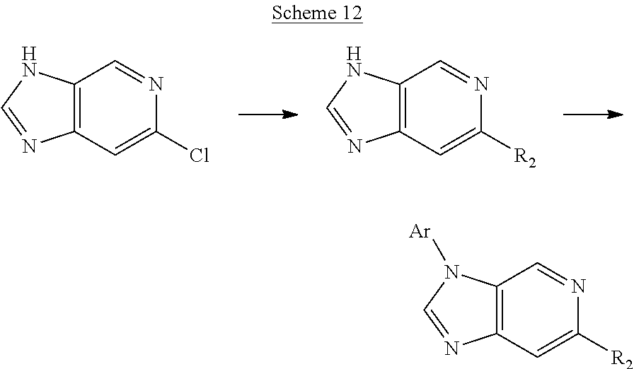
C12=C(C=C(Cl)N=C1)N=CN2.C12=C(C=C([R2])N=C1)N=CN2.C12=C(C=C([R2])N=C1)N=CN2[Ar]
